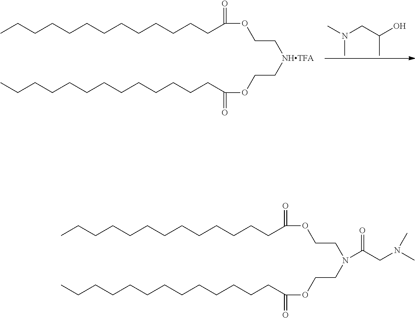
CCCCCCCCCCCCCC(OCC[NHTFA]CCOC(CCCCCCCCCCCCC)=O)=O.CN(CC(O)C)C.C(CN(C)C)(=O)N(CCOC(CCCCCCCCCCCCC)=O)CCOC(CCCCCCCCCCCCC)=O
